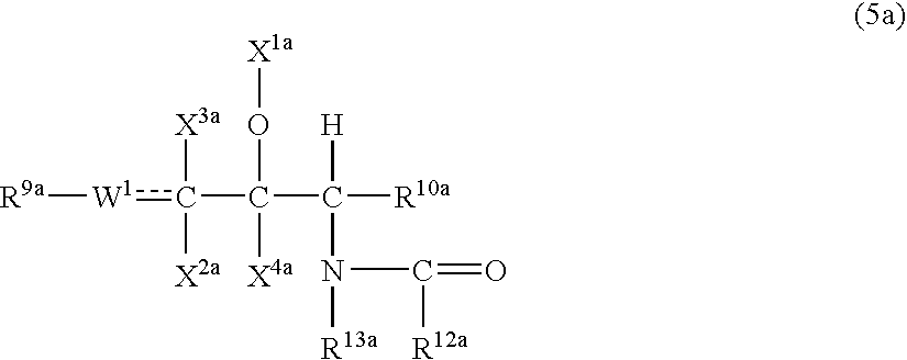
c([W1][R9a])(C(C([R10a])([H])N([R13a])C(=O)[R12a])(O[X1a])[X4a])([X3a])[X2a]
